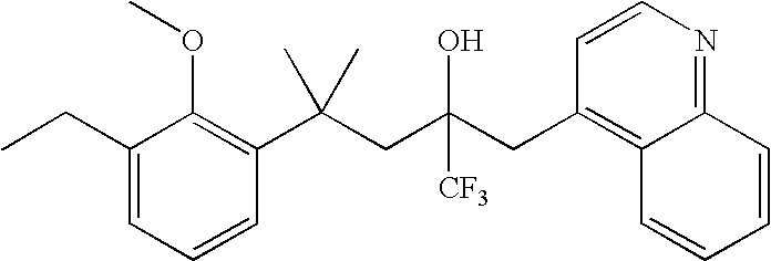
C1=CC(C(CC(CC2=C3C(=NC=C2)C=CC=C3)(O)[CF3])(C)C)=C(OC)C(CC)=C1
